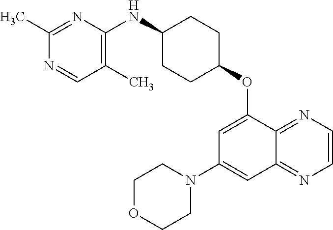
C1(C)=NC(NC2CCC(OC3=CC(N4CCOCC4)=CC4=NC=CN=C34)CC2)=C(C)C=N1
